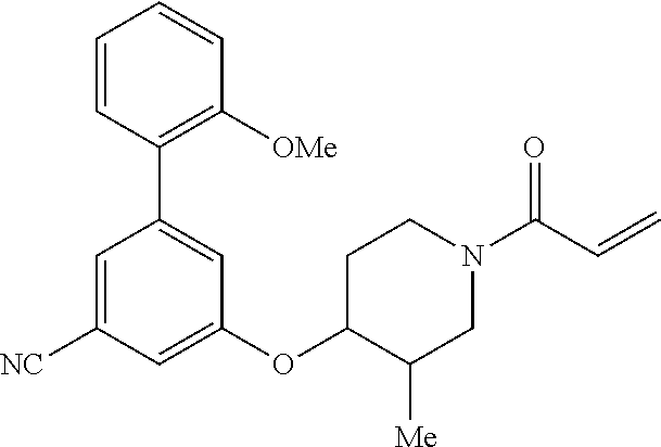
O(C1C([Me])CN(C(C=C)=O)CC1)C1=CC([NC])=CC(C2=C([OMe])C=CC=C2)=C1
